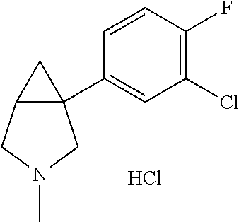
C1=CC(F)=C(Cl)C=C1C12C(C1)CN(C)C2.Cl
